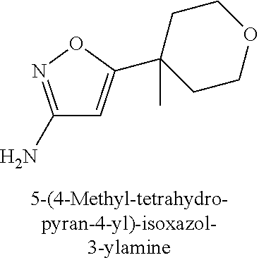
C1(N)=NOC(C2(C)CCOCC2)=C1
